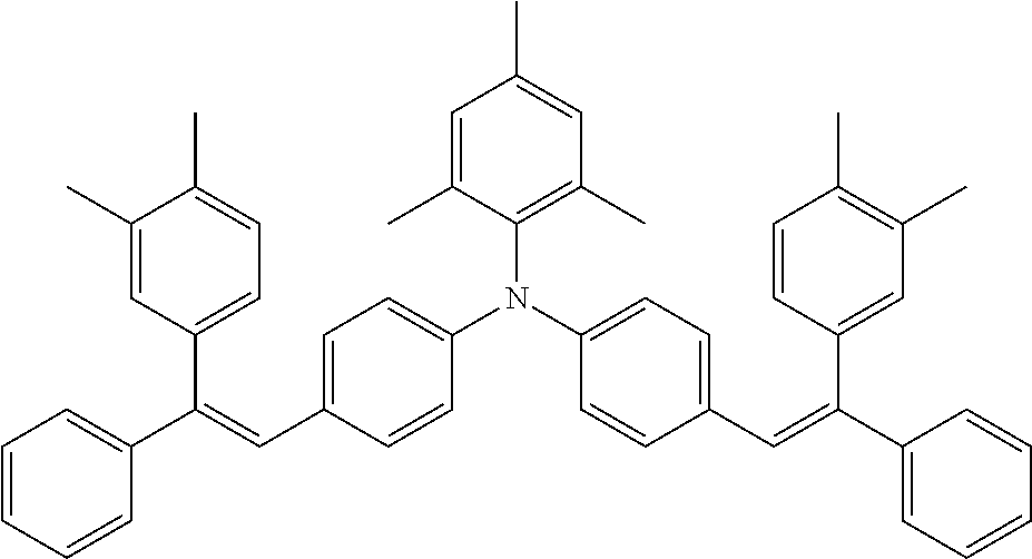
C1=CC=CC(C(=CC2=CC=C(N(C3=CC=C(C=C(C4=CC=CC=C4)C4=CC(C)=C(C)C=C4)C=C3)C3=C(C)C=C(C)C=C3C)C=C2)C2=CC=C(C)C(C)=C2)=C1
